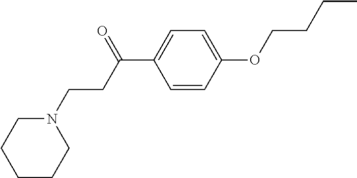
C1CCN(CCC(C2=CC=C(OCCCC)C=C2)=O)CC1
